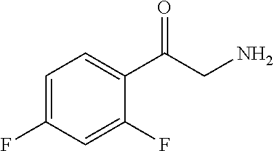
C1=C(F)C=C(F)C(C(CN)=O)=C1
